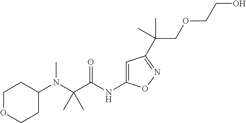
C1OCCC(N(C(C(NC2=CC(C(COCCO)(C)C)=NO2)=O)(C)C)C)C1
